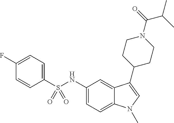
C1(F)=CC=C(S(NC2=CC=C3C(=C2)C(C2CCN(C(=O)C(C)C)CC2)=CN3C)(=O)=O)C=C1
